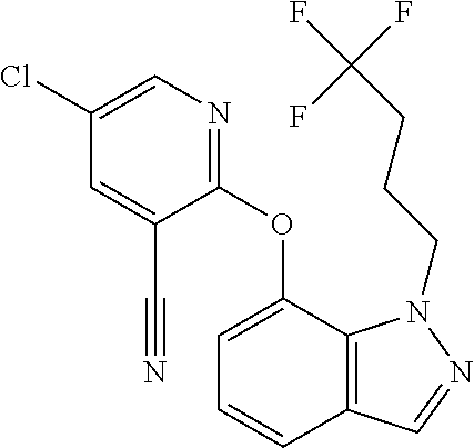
C1(Cl)=CN=C(OC2=CC=CC3=C2N(CCCC(F)(F)F)N=C3)C(C#N)=C1
